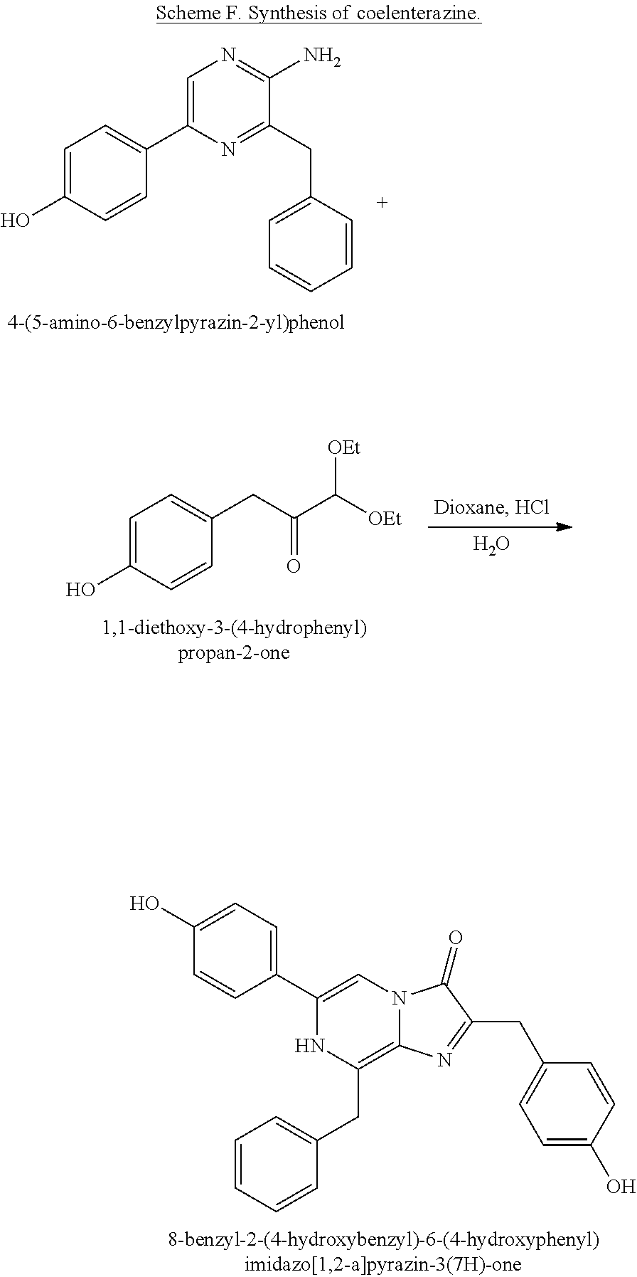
C1=C(C2=CC=C(O)C=C2)N=C(CC2=CC=CC=C2)C(N)=N1.OC1=CC=C(CC(=O)C([OEt])[OEt])C=C1.O.C1(O)=CC=C(C2=CN3C(=C(CC4=CC=CC=C4)N2)N=C(CC2=CC=C(O)C=C2)C3=O)C=C1
